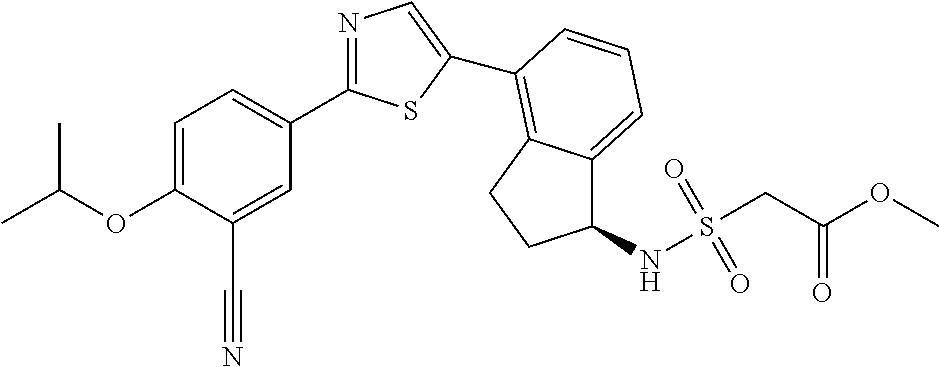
C1=C(OC(C)C)C(C#N)=CC(C2=NC=C(C3=C4C(=CC=C3)C(NS(CC(OC)=O)(=O)=O)CC4)S2)=C1
